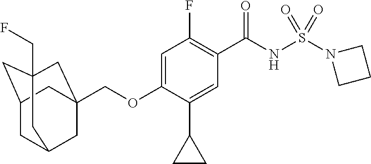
C1=C(OCC23CC4CC(CC(CF)(C2)C4)C3)C(C2CC2)=CC(C(NS(N2CCC2)(=O)=O)=O)=C1F
